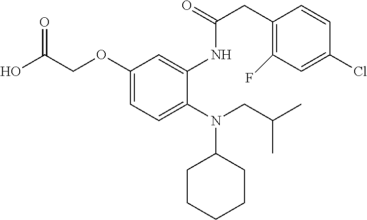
OC(COC1=CC=C(N(CC(C)C)C2CCCCC2)C(NC(=O)CC2=C(F)C=C(Cl)C=C2)=C1)=O
